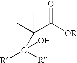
C(C([OR])=O)(C)(C)C([R])([R])O
